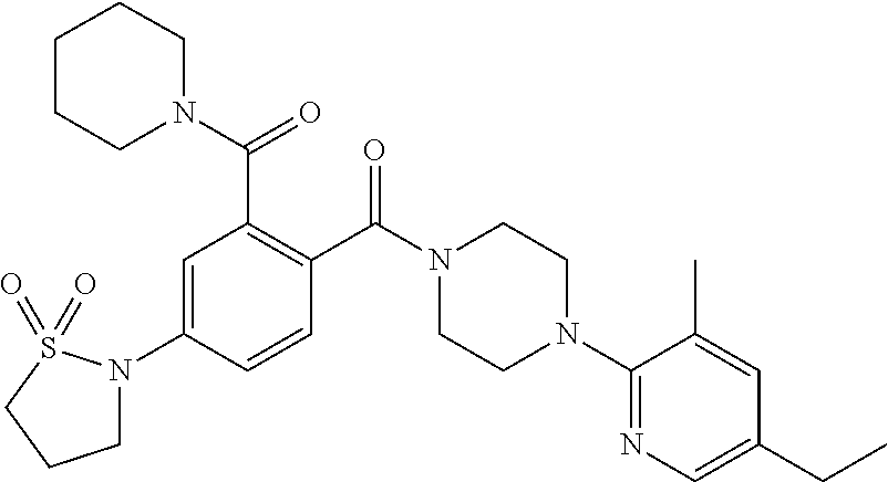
C1=C(N2CCCS2(=O)=O)C=CC(C(N2CCN(C3=NC=C(CC)C=C3C)CC2)=O)=C1C(N1CCCCC1)=O
